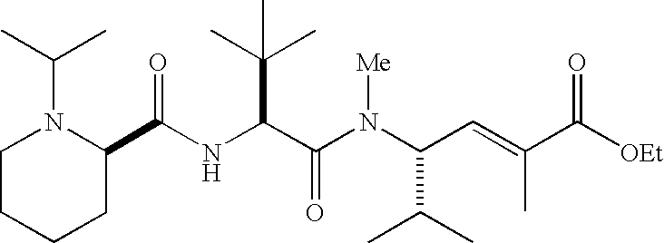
N(C(C(N(C(C(C)C)C=C(C([OEt])=O)C)[Me])=O)C(C)(C)C)C(=O)C1N(C(C)C)CCCC1
